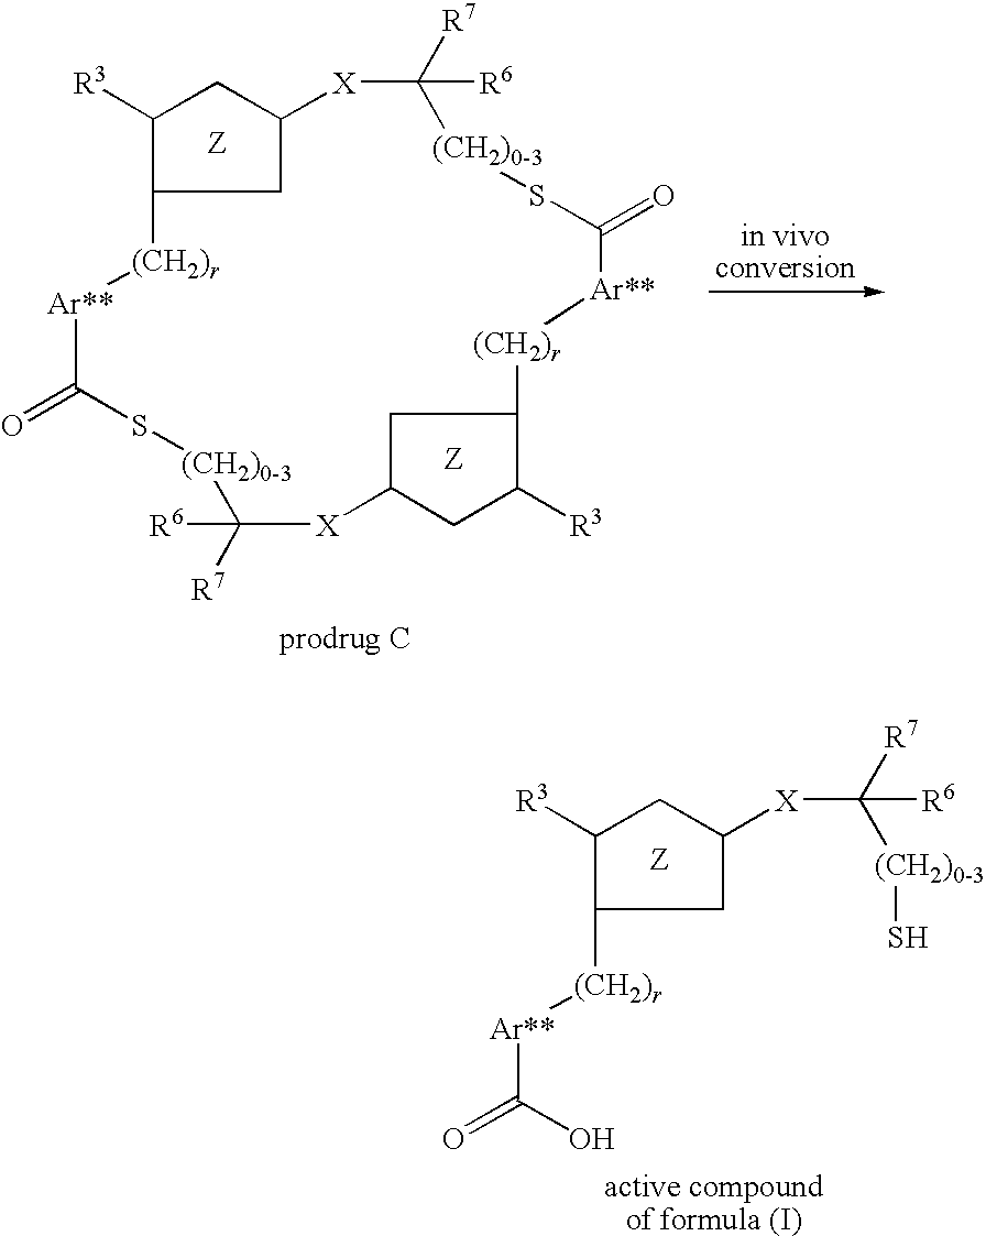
C1([R3])C2CC(C1)[X]C([R7])([R6])[(CH2)0-3]SC(=O)[Ar**][(CH2)r]C1C([R3])CC(C1)[X]C([R7])([R6])[(CH2)0-3]SC(=O)[Ar**][(CH2)r]2.C1([R3])C([(CH2)r][Ar**]C(O)=O)CC([X]C([R7])([(CH2)0-3]S)[R6])C1
